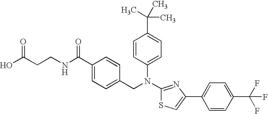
C(CCNC(C1=CC=C(CN(C2=CC=C(C(C)(C)C)C=C2)C2=NC(C3=CC=C(C(F)(F)F)C=C3)=CS2)C=C1)=O)(O)=O
